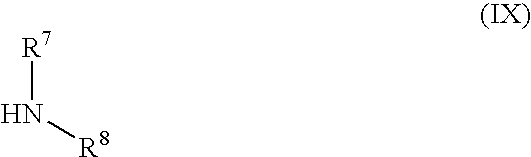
[R7]N[R8]
